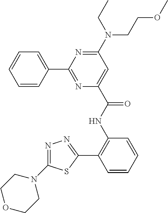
C1=CC=CC(C2=NC(C(NC3=C(C4=NN=C(N5CCOCC5)S4)C=CC=C3)=O)=CC(N(CCOC)CC)=N2)=C1
